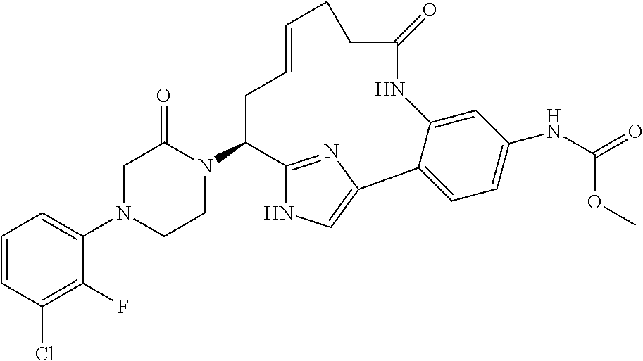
C1=CC(Cl)=C(F)C(N2CCN(C3C4=NC(=CN4)C4=CC=C(NC(=O)OC)C=C4NC(=O)CCC=CC3)C(=O)C2)=C1
